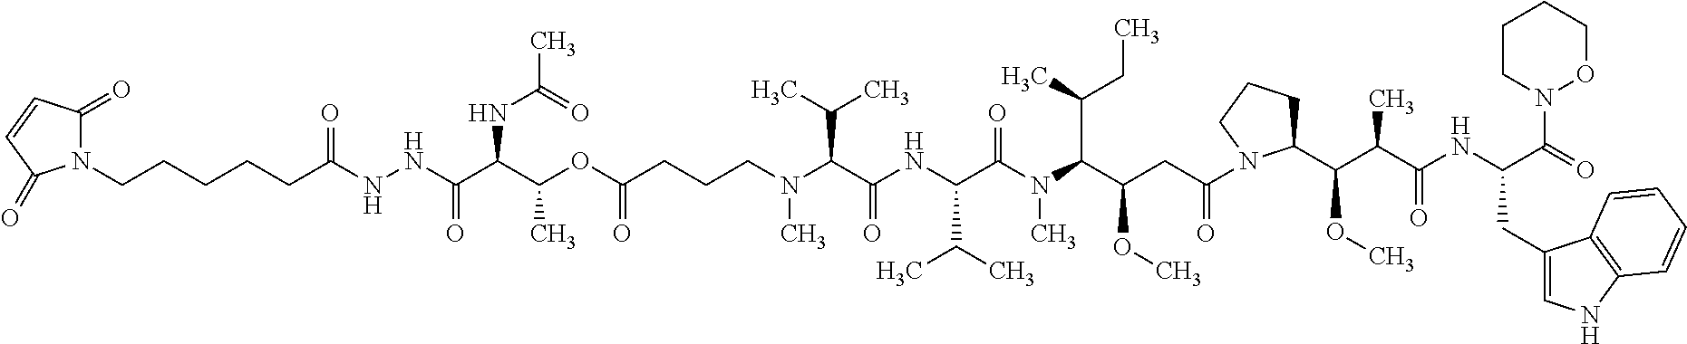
N(C(C(N(C(C(CC(N1C(C(C(C(NC(C(=O)N2OCCCC2)CC2=CNC3=C2C=CC=C3)=O)C)OC)CCC1)=O)OC)C(C)CC)C)=O)C(C)C)C(C(N(CCCC(OC(C(NC(=O)C)C(NNC(CCCCCN1C(=O)C=CC1=O)=O)=O)C)=O)C)C(C)C)=O
